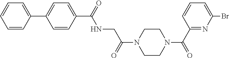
C1=CC(C2=CC=C(C(NCC(N3CCN(C(C4=NC(Br)=CC=C4)=O)CC3)=O)=O)C=C2)=CC=C1
